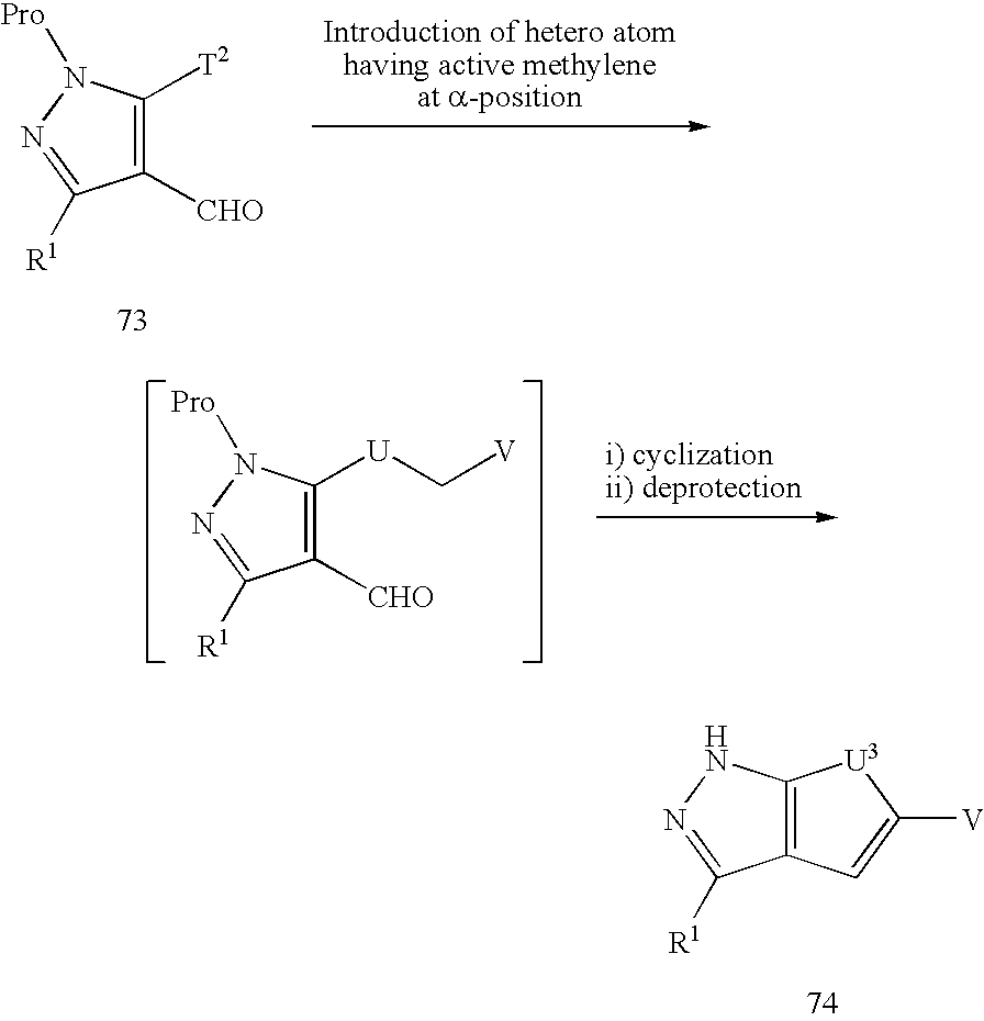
C12=C(NN=C1[R1])[U3]C([V])=C2.C1([CHO])=C([T2])N([Pro])N=C1[R1].C1([CHO])=C([U]C[V])N([Pro])N=C1[R1]
